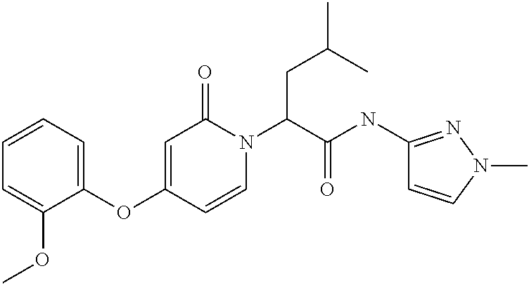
C1=CC=C(OC2=CC(=O)N(C(CC(C)C)C(=O)NC3=NN(C)C=C3)C=C2)C(OC)=C1
